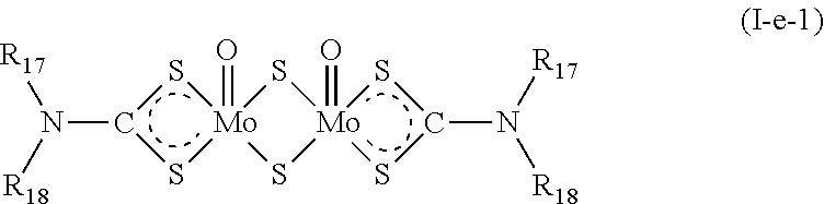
C1(N([R18])[R17])S[Mo]2(=O)(S1)S[Mo]1(=O)(S2)SC(N([R17])[R18])S1
